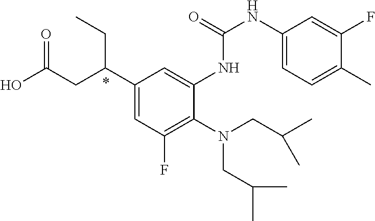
OC(CC(C1=CC(F)=C(N(CC(C)C)CC(C)C)C(NC(NC2=CC=C(C)C(F)=C2)=O)=C1)CC)=O
